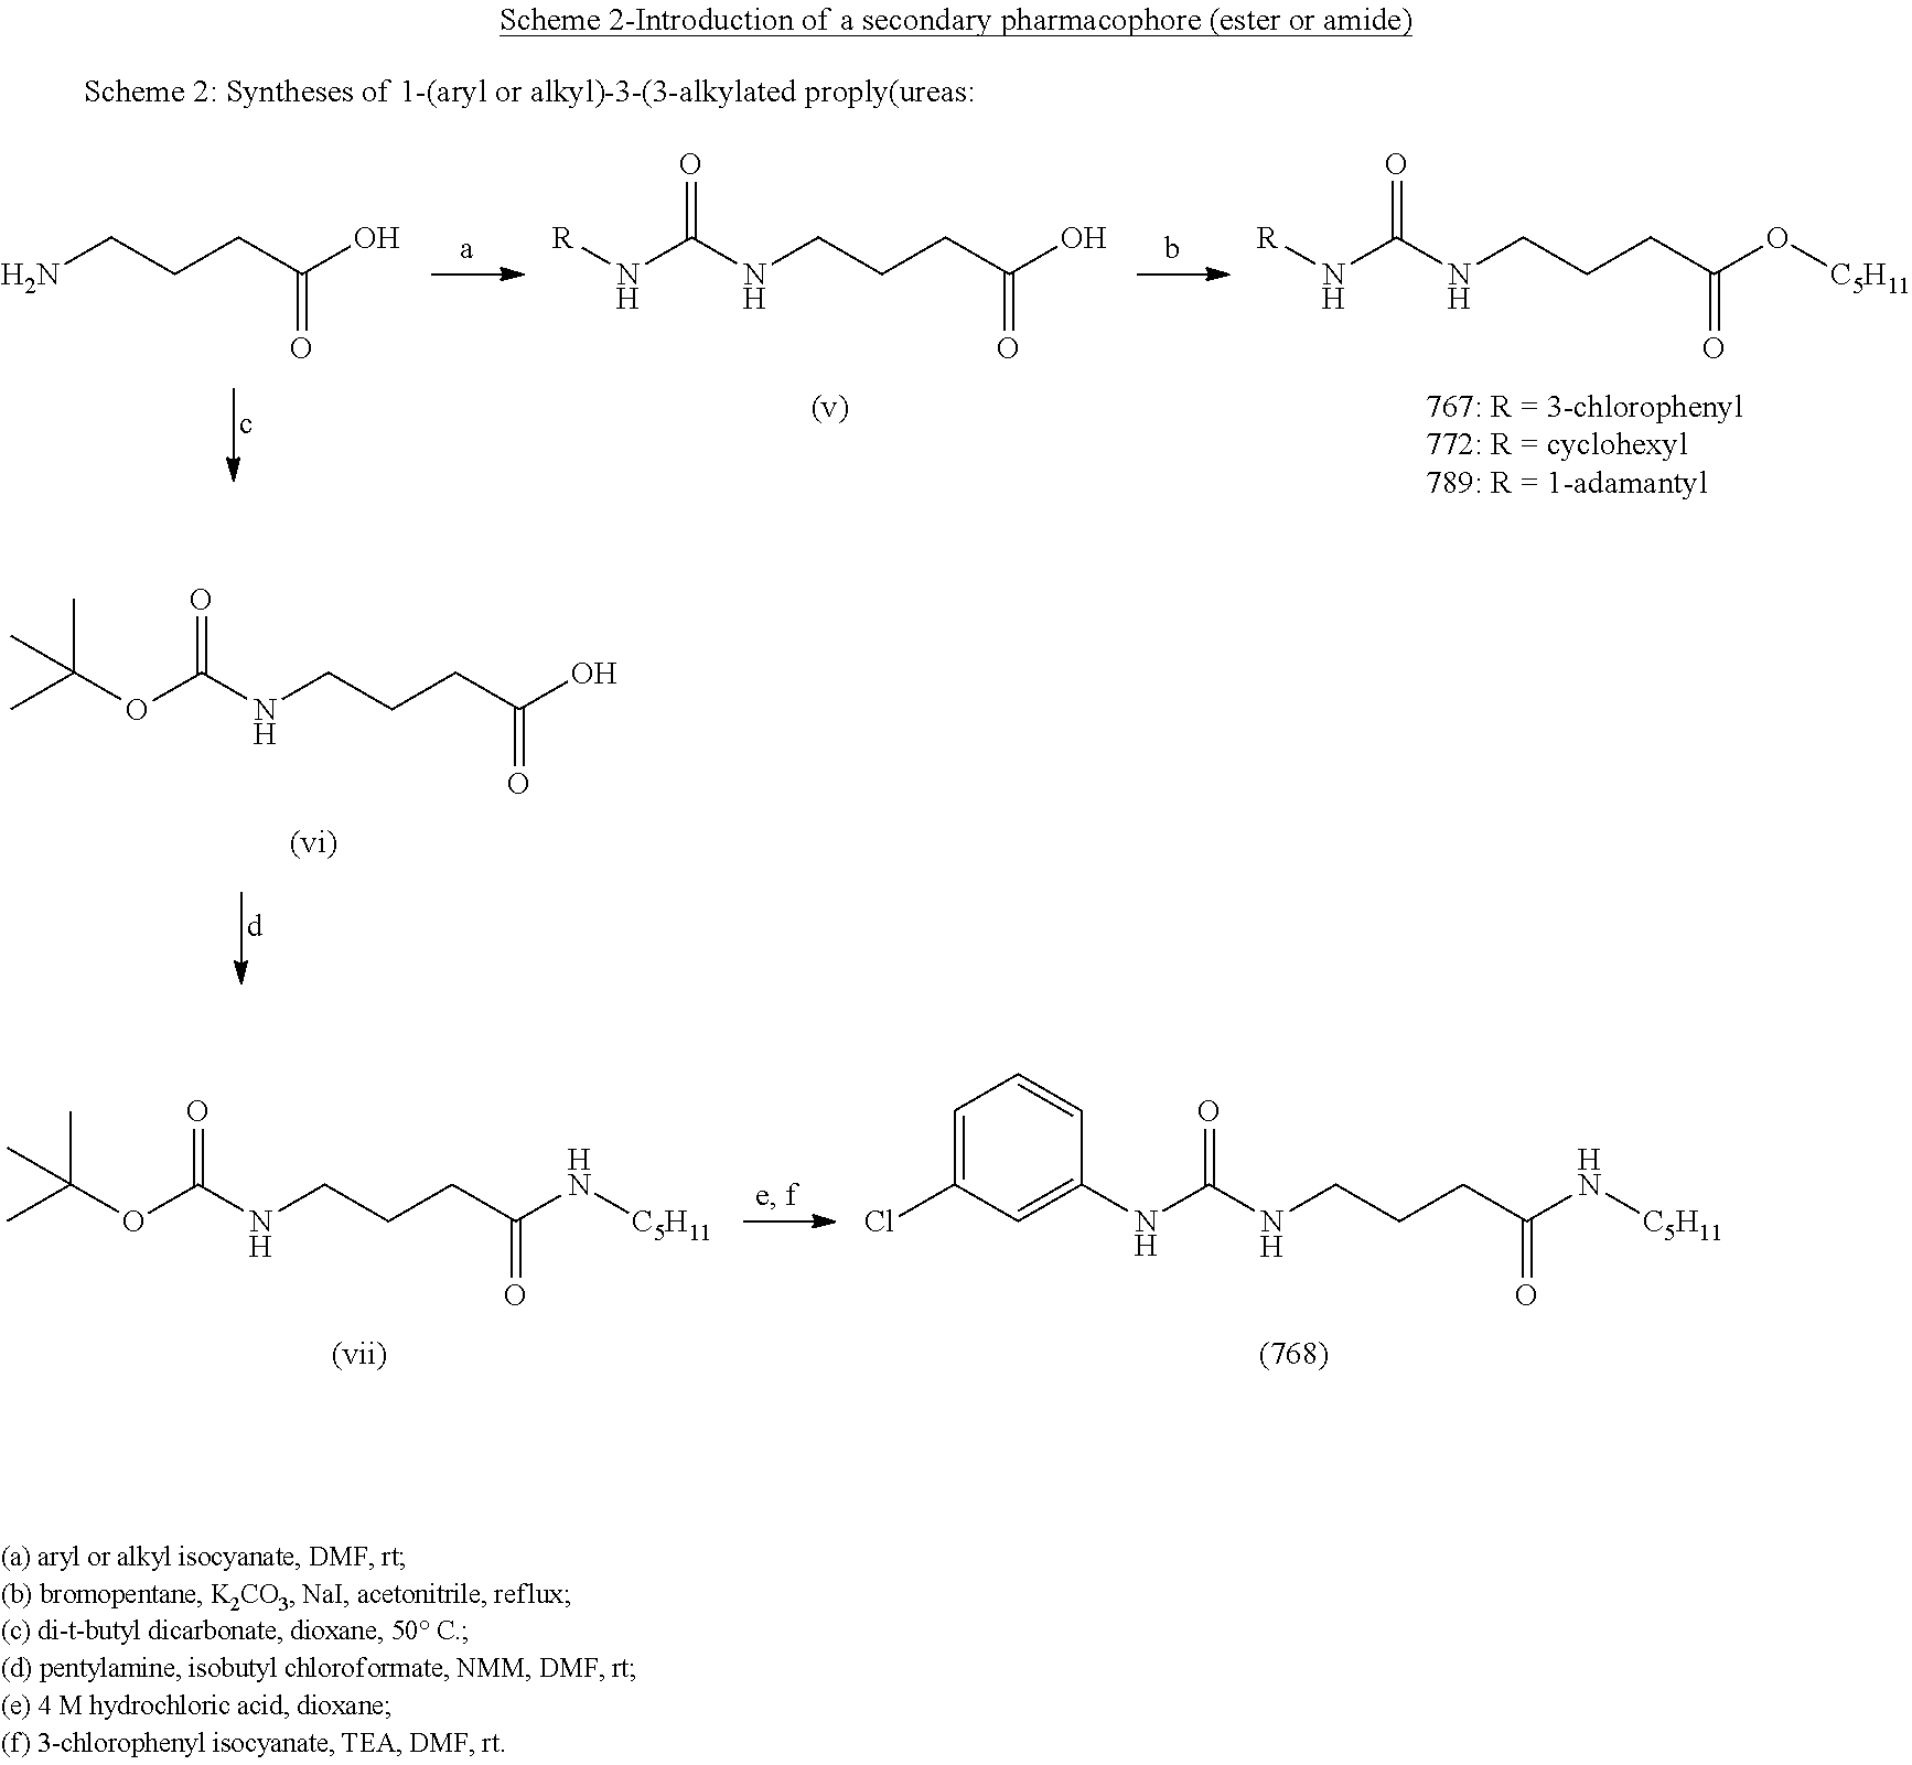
N(CCCC(=O)O)C(N[R])=O.N(CCCC(=O)O[C5H11])C(N[R])=O.NCCCC(=O)O.N(CCCC(=O)O)C(=O)OC(C)(C)C.N(CCCC(=O)N[C5H11])C(=O)OC(C)(C)C.N(CCCC(=O)N[C5H11])C(=O)NC1=CC(Cl)=CC=C1
